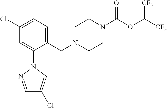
C1(Cl)=CC=C(CN2CCN(C(OC([CF3])[CF3])=O)CC2)C(N2N=CC(Cl)=C2)=C1
